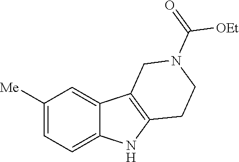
C1([Me])=CC=C2C(=C1)C1=C(N2)CCN(C(=O)[OEt])C1
